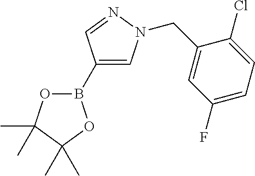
O1B(C2=CN(CC3=CC(F)=CC=C3Cl)N=C2)OC(C)(C)C1(C)C
